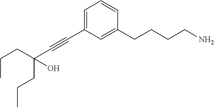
C(CC(C#CC1=CC=CC(CCCCN)=C1)(O)CCC)C
